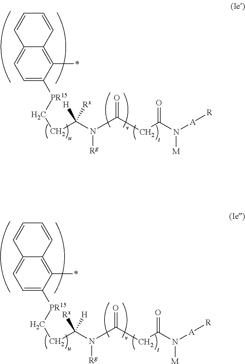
C1=C([PR15]CCC(N([Rg])C(=O)CC(N([A][R])[M])=O)([Rx])[H])C(*)=C2C(=C1)C=CC=C2.C1=C([PR15]CCC(N([Rg])C(=O)CC(N([A][R])[M])=O)([H])[Rx])C(*)=C2C(=C1)C=CC=C2
